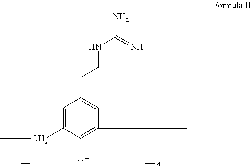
C1=C(CC)C(O)=C(C)C=C1CCNC(N)=N
